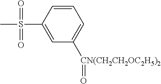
C1(S(C)(=O)=O)=CC([CN(CH2CH2OC2H5)2]=O)=CC=C1
